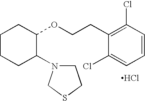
Cl.C1CCC(N2CCSC2)C(OCCC2=C(Cl)C=CC=C2Cl)C1
